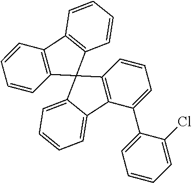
C1=CC=C(Cl)C(C2=CC=CC3=C2C2=CC=CC=C2C32C3=C(C4=C2C=CC=C4)C=CC=C3)=C1
